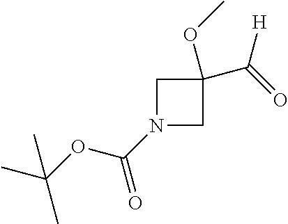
N1(C(OC(C)(C)C)=O)CC(C(=O)[H])(OC)C1
